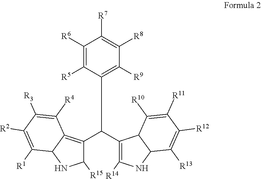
C1([R7])=C([R8])C([R9])=C(C(C2=C3C(NC2[R15])C([R1])=C([R2])C([R3])=C3[R4])C2=C([R14])NC3C2C([R10])=C([R11])C([R12])=C3[R13])C([R5])=C1[R6]
